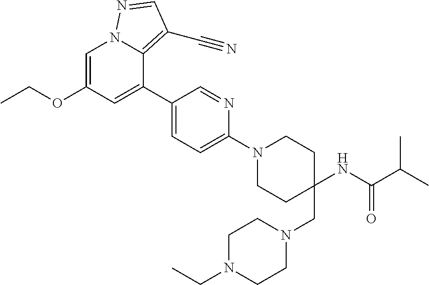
C1=C(OCC)C=C(C2=CC=C(N3CCC(CN4CCN(CC)CC4)(NC(=O)C(C)C)CC3)N=C2)C2=C(C#N)C=NN12
